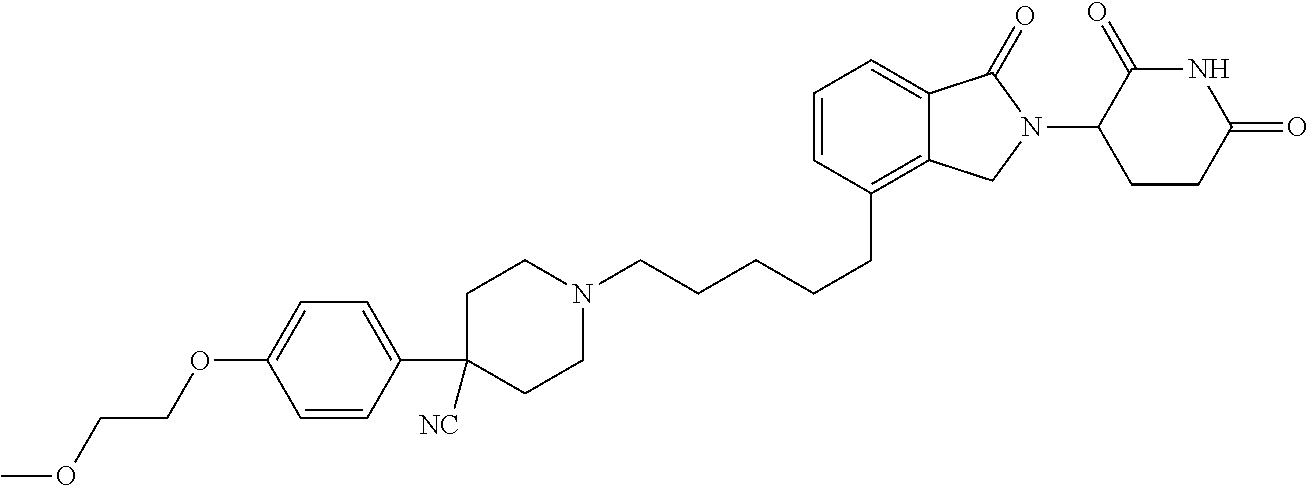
C1N(CCCCCC2=C3C(=CC=C2)C(=O)N(C2C(=O)NC(=O)CC2)C3)CCC(C2=CC=C(OCCOC)C=C2)([NC])C1
